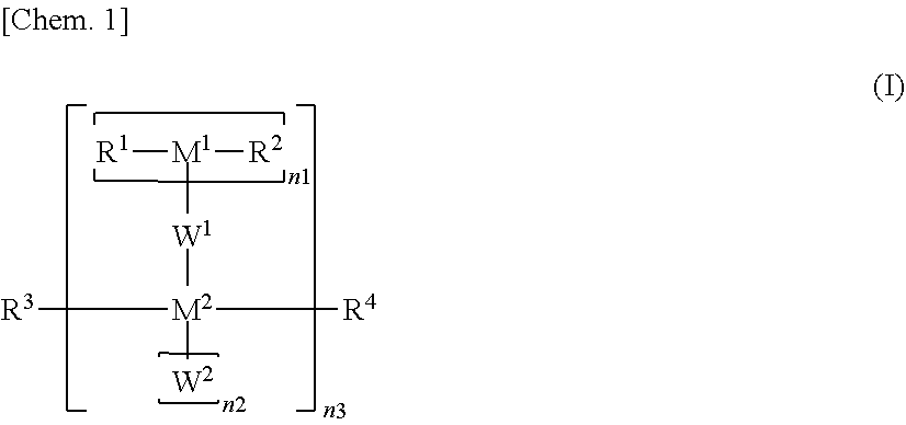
[R3][M2]([R4])([W2])[W1][M1]([R1])[R2]
